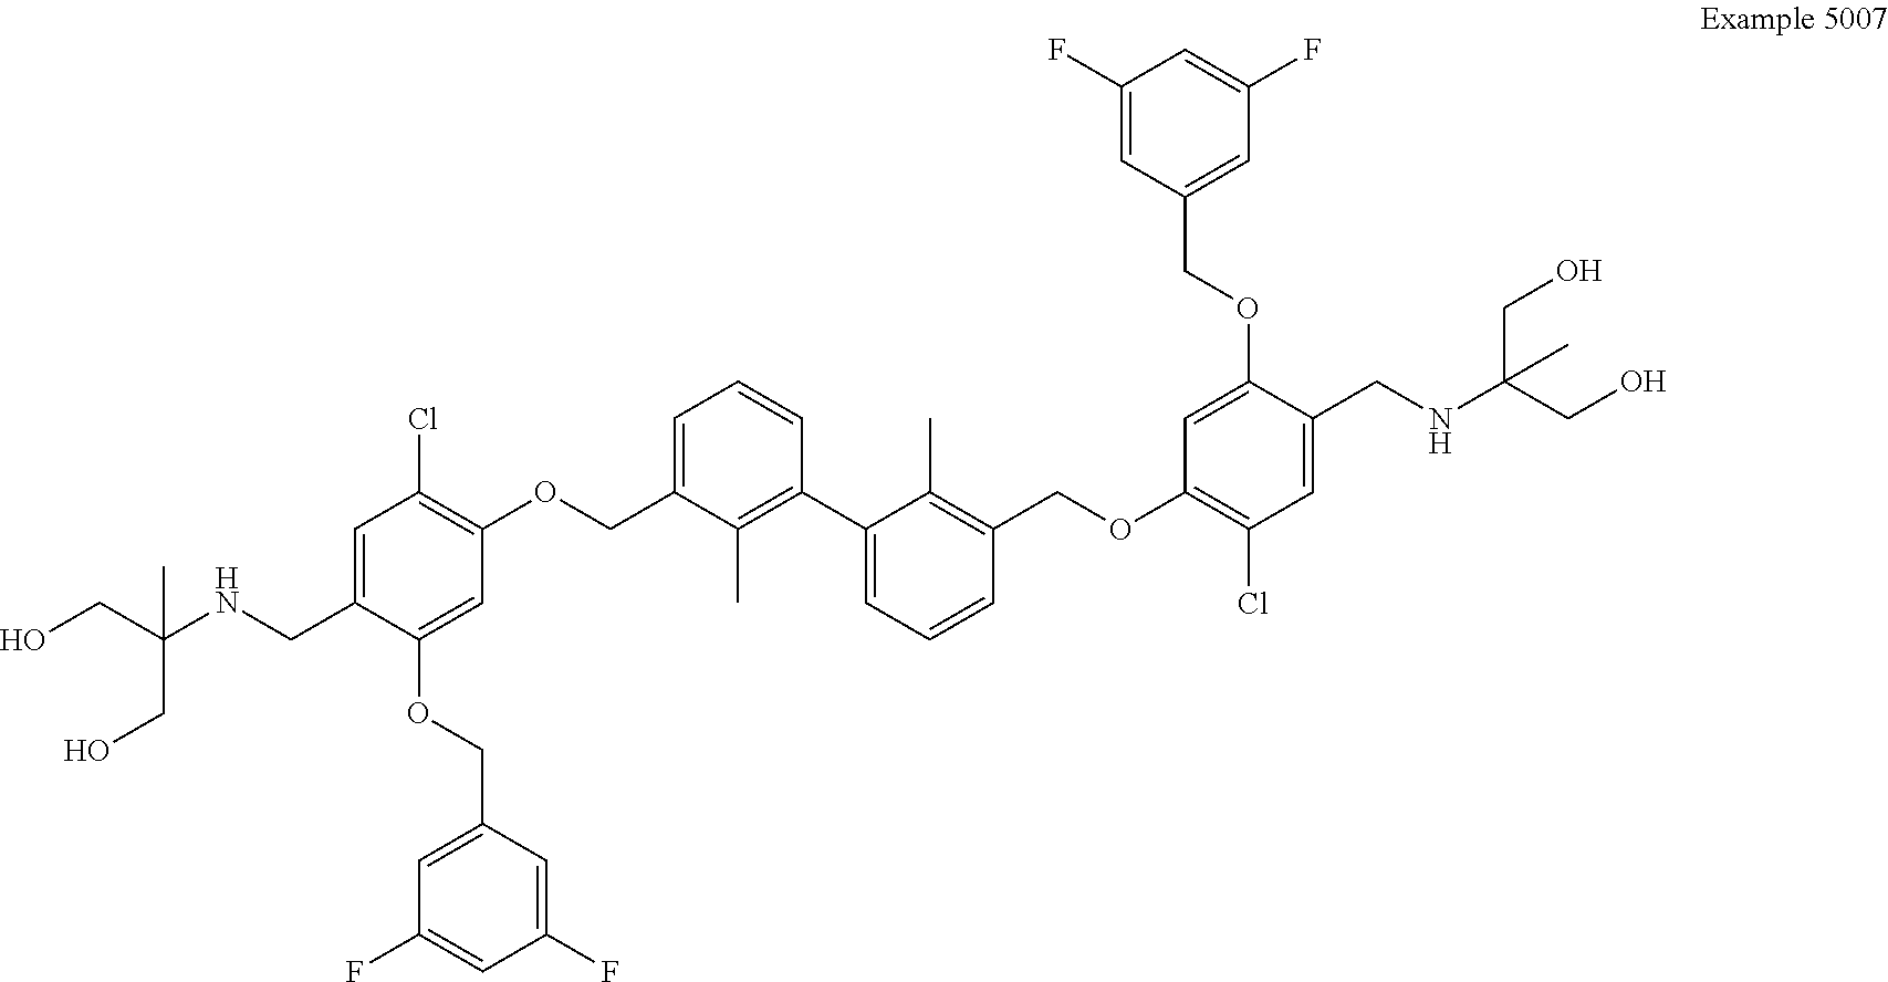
C(C(NCC1=CC(Cl)=C(OCC2=CC=CC(C3=CC=CC(COC4=C(Cl)C=C(CNC(CO)(CO)C)C(OCC5=CC(F)=CC(F)=C5)=C4)=C3C)=C2C)C=C1OCC1=CC(F)=CC(F)=C1)(CO)C)O
